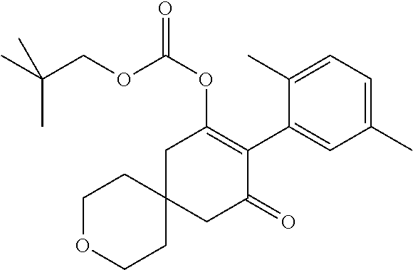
C1OCCC2(C1)CC(=O)C(C1=CC(C)=CC=C1C)=C(OC(OCC(C)(C)C)=O)C2
